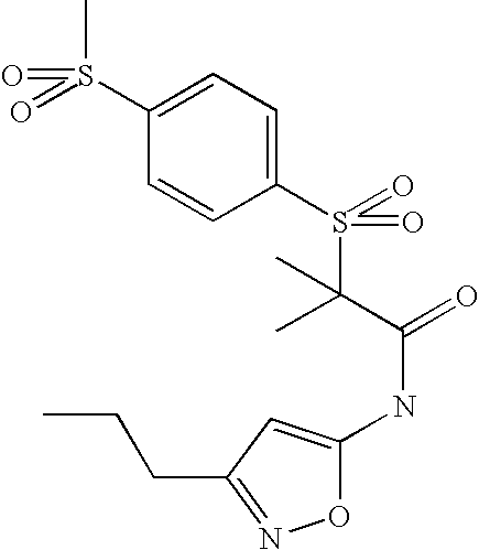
C1(S(C)(=O)=O)=CC=C(S(=O)(C(C(=O)NC2=CC(CCC)=NO2)(C)C)=O)C=C1
